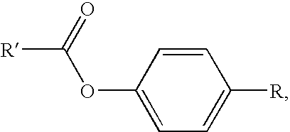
[R]C(=O)OC1=CC=C([R])C=C1
